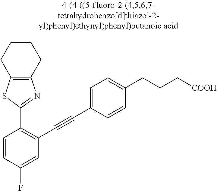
C1CCC2=C(C1)N=C(C1=C(C#CC3=CC=C(CCC[COOH])C=C3)C=C(F)C=C1)S2
